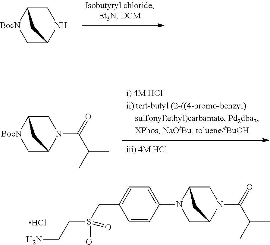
Cl.C1C2N(C(=O)C(C)C)CC(N1C1=CC=C(CS(CCN)(=O)=O)C=C1)C2.C1C2N(C(=O)C(C)C)CC([BocN]1)C2.C1C2NCC([BocN]1)C2
